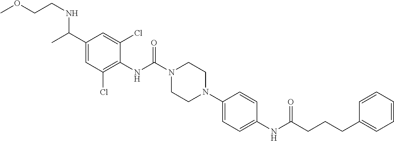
COCCNC(C1=CC(Cl)=C(NC(=O)N2CCN(C3=CC=C(NC(=O)CCCC4=CC=CC=C4)C=C3)CC2)C(Cl)=C1)C
